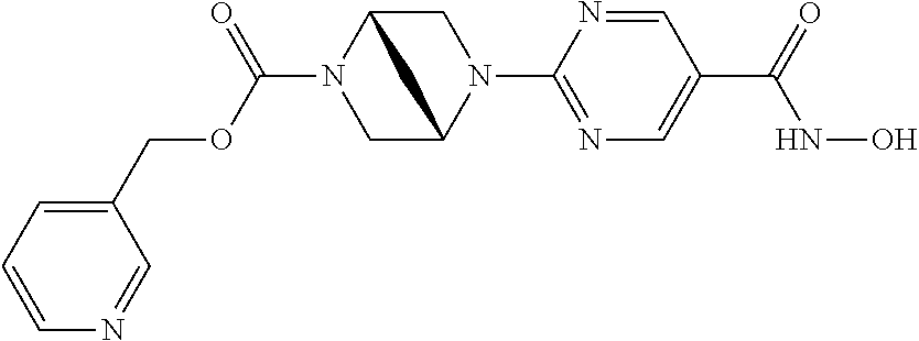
O(C(N1CC2N(C3=NC=C(C(=O)NO)C=N3)CC1C2)=O)CC1=CC=CN=C1
